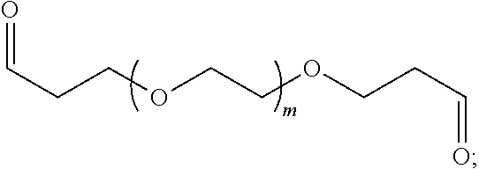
C(CCOCCOCCC=O)=O
